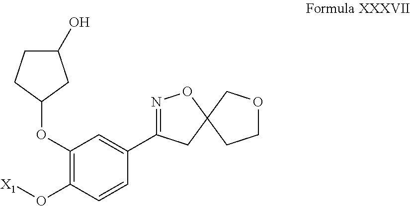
C1(OC2CC(O)CC2)=C(O[X1])C=CC(C2=NOC3(C2)CCOC3)=C1
